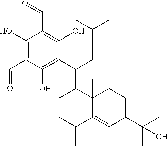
C1(O)=C(C=O)C(O)=C(C(CC(C)C)C2CCC(C)C3=CC(C(C)(C)O)CCC23C)C(O)=C1C=O
